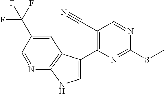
C1=C(C2=C(C#N)C=NC(SC)=N2)C2=C(N1)N=CC(C(F)(F)F)=C2
